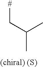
C(C[#])(C)C
